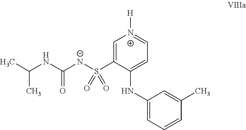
CC(NC([N-]S(C1=C[N+]([H])=CC=C1NC1=CC=CC(C)=C1)(=O)=O)=O)C
